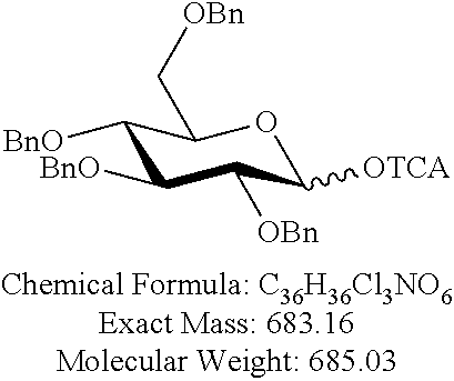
C1([BnO])C([BnO])C([OBn])C([OTCA])OC1C[OBn]
